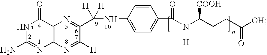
C12=C(N=C([H])C(C(NC3=CC=C(C(N(C(CCC([OH])=O)[COOH])[H])=O)C=C3)([H])[H])=N1)N=C(N)NC2=O
